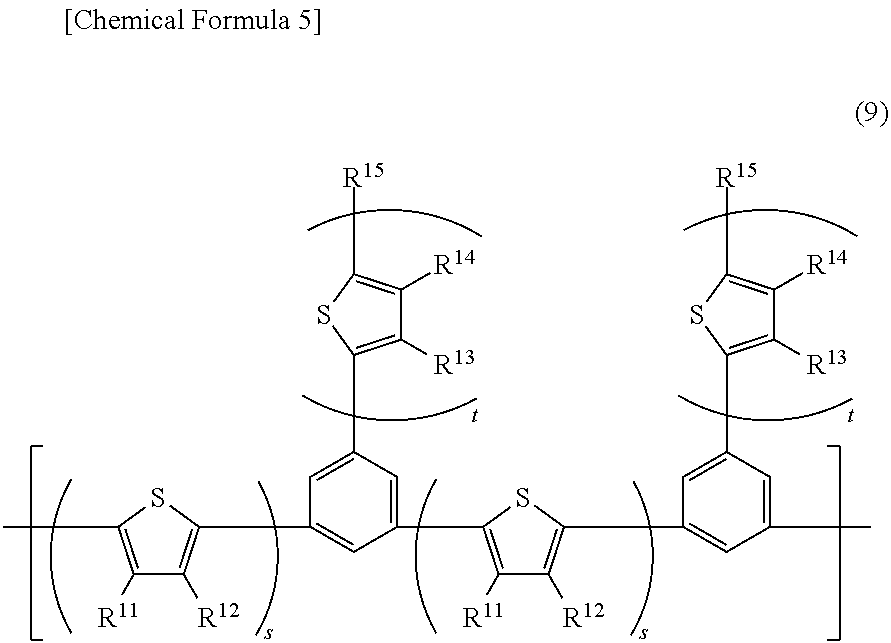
C1([R11])=C(C)SC(C2=CC(C3=C([R11])C([R12])=C(C4=CC(C)=CC(C5=C([R13])C([R14])=C([R15])S5)=C4)S3)=CC(C3=C([R13])C([R14])=C([R15])S3)=C2)=C1[R12]
